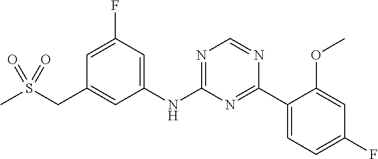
C1=C(NC2=NC=NC(C3=CC=C(F)C=C3OC)=N2)C=C(CS(C)(=O)=O)C=C1F
